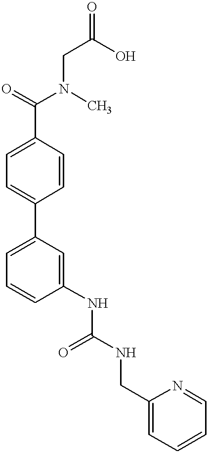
C1(C(=O)N(CC(O)=O)C)=CC=C(C2=CC=CC(NC(NCC3=CC=CC=N3)=O)=C2)C=C1
